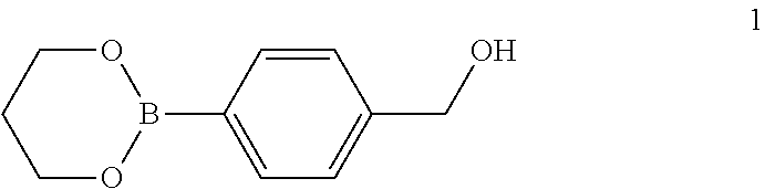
C1=CC(B2OCCCO2)=CC=C1CO
